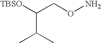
[TBSO]C(CON)C(C)C
